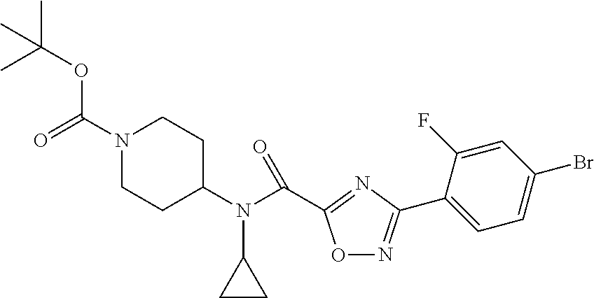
CC(OC(N1CCC(N(C(=O)C2=NC(C3=CC=C(Br)C=C3F)=NO2)C2CC2)CC1)=O)(C)C
